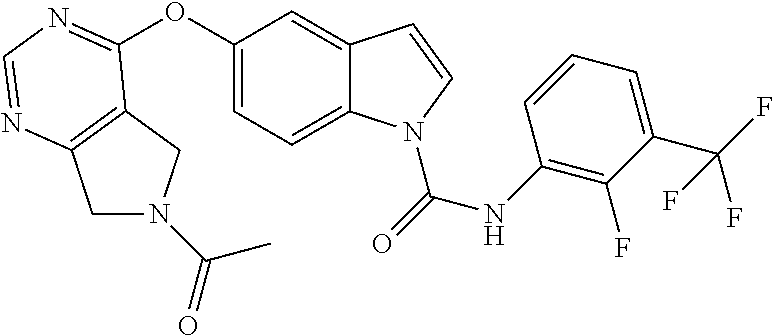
C12=C(N=CN=C1OC1=CC=C3C(=C1)C=CN3C(=O)NC1=C(F)C(C(F)(F)F)=CC=C1)CN(C(=O)C)C2
